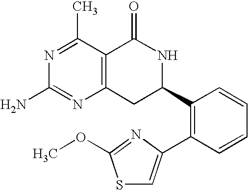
N1=C(C)C2=C(N=C1N)CC(C1=C(C3=CSC(OC)=N3)C=CC=C1)NC2=O
